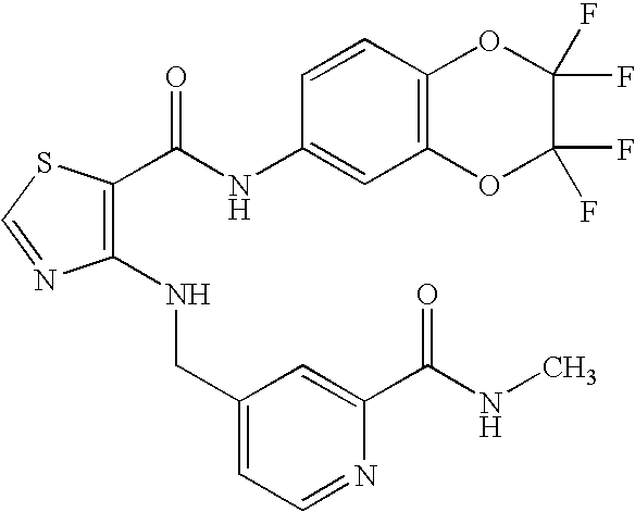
C1(NCC2=CC=NC(C(NC)=O)=C2)=C(C(NC2=CC3=C(C=C2)OC(F)(F)C(F)(F)O3)=O)SC=N1
